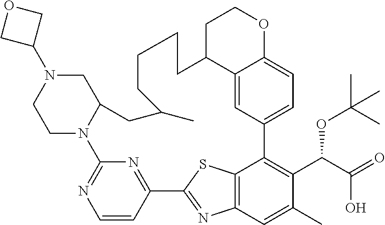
C1=CC2=NC(=N1)N1C(CN(C3COC3)CC1)CC(C)CCCCC1C3=CC(=CC=C3OCC1)C1=C(C(C(O)=O)OC(C)(C)C)C(C)=CC3=C1SC2=N3
